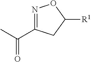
N1=C(C(C)=O)CC([R1])O1
